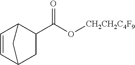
C1=CC2CC(C(O[CH2CH2C4F9])=O)C1C2
